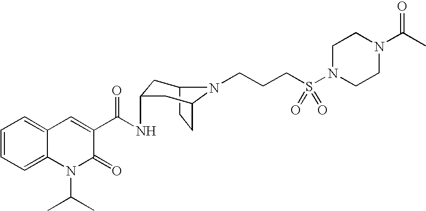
C1=CC=C2C(=C1)C=C(C(=O)NC1CC3N(CCCS(N4CCN(C(=O)C)CC4)(=O)=O)C(CC3)C1)C(=O)N2C(C)C
